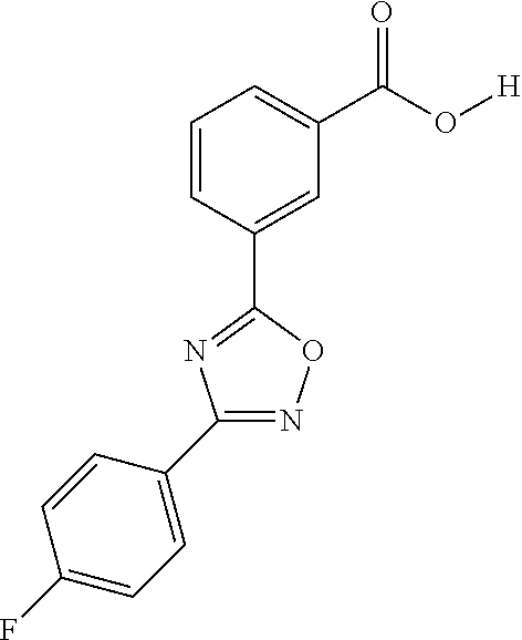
C1(C2=CC=C(F)C=C2)=NOC(C2=CC(C(=O)O[H])=CC=C2)=N1
